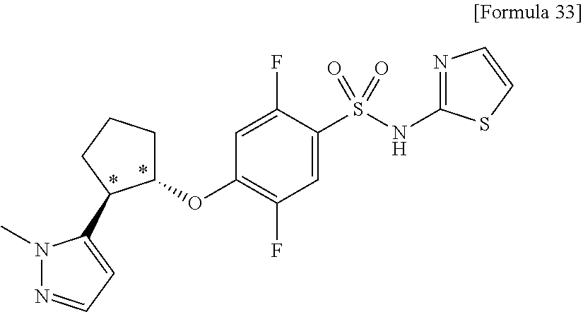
N1=C(NS(C2=CC(F)=C(OC3CCCC3C3=CC=NN3C)C=C2F)(=O)=O)SC=C1
